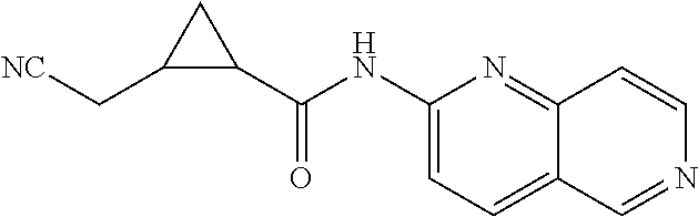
C1(NC(C2CC2C[NC])=O)=CC=C2C(=N1)C=CN=C2
